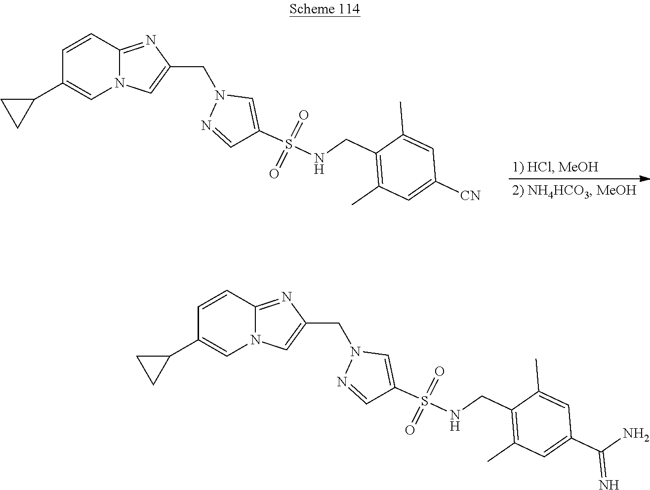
C1=CC2=NC(CN3N=CC(S(NCC4=C(C)C=C([CN])C=C4C)(=O)=O)=C3)=CN2C=C1C1CC1.C1=CC2=NC(CN3N=CC(S(NCC4=C(C)C=C(C(N)=N)C=C4C)(=O)=O)=C3)=CN2C=C1C1CC1
